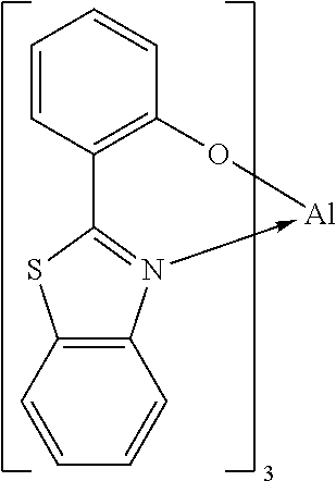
C12=C(N3->[Al]OC4=C(C=3S1)C=CC=C4)C=CC=C2
